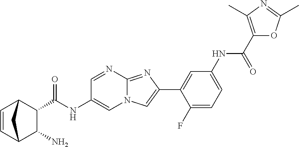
C1=NC2=NC(C3=CC(NC(C4=C(C)N=C(C)O4)=O)=CC=C3F)=CN2C=C1NC(=O)C1C2C=CC(C1N)C2
